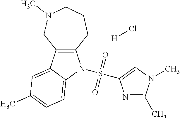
[H]Cl.C12=C(C3=CC(C)=CC=C3N1S(=O)(=O)C1=CN(C)C(C)=N1)CN(C)CCC2
